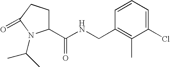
C1(C(NCC2=C(C)C(Cl)=CC=C2)=O)CCC(=O)N1C(C)C
